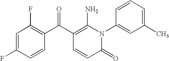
C1=C(F)C=CC(C(C2=C(N)N(C3=CC(C)=CC=C3)C(=O)C=C2)=O)=C1F
